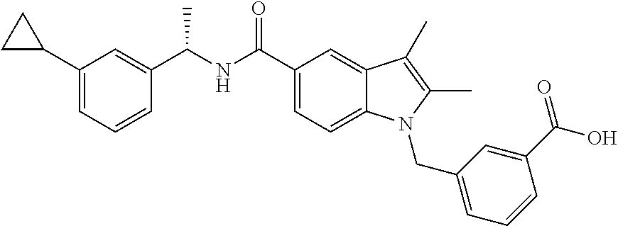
C1=CC=C(CN2C3=CC=C(C(NC(C4=CC(C5CC5)=CC=C4)C)=O)C=C3C(C)=C2C)C=C1C(O)=O
